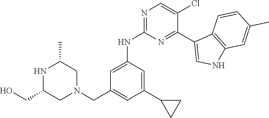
N1C(CO)CN(CC2=CC(C3CC3)=CC(NC3=NC=C(Cl)C(C4=CNC5=C4C=CC(C)=C5)=N3)=C2)CC1C
